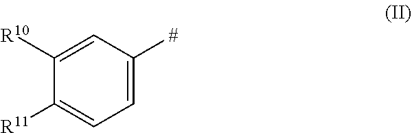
C1([R10])=CC([#])=CC=C1[R11]
